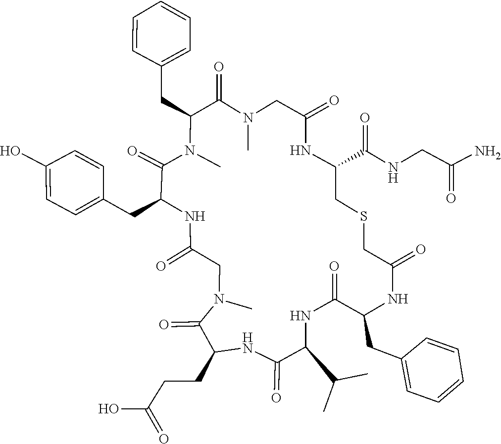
OC(=O)CCC1C(=O)N(C)CC(=O)NC(CC2=CC=C(O)C=C2)C(=O)N(C)C(CC2=CC=CC=C2)C(=O)N(C)CC(=O)NC(C(NCC(=O)N)=O)CSCC(=O)NC(CC2=CC=CC=C2)C(=O)NC(C(C)C)C(=O)N1
